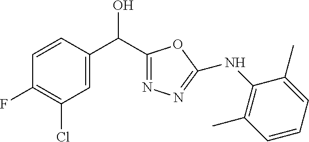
C1=CC(C(O)C2=NN=C(NC3=C(C)C=CC=C3C)O2)=CC(Cl)=C1F
